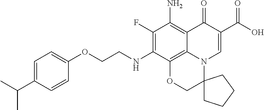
CC(C1=CC=C(OCCNC2=C(F)C(N)=C3C4=C2OCC2(N4C=C(C(O)=O)C3=O)CCCC2)C=C1)C
